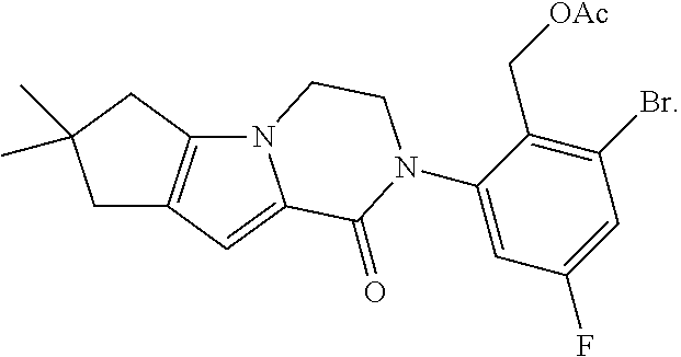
N12C3=C(C=C1C(=O)N(C1=CC(F)=CC(Br)=C1C[OAc])CC2)CC(C)(C)C3
